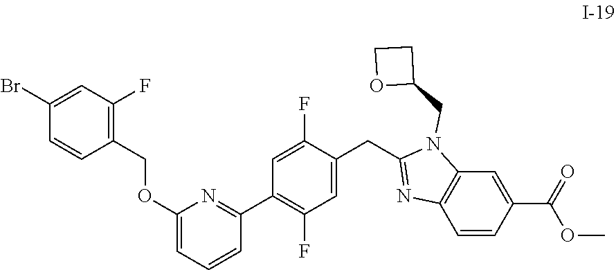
C1(OCC2=C(F)C=C(Br)C=C2)=CC=CC(C2=C(F)C=C(CC3=NC4=C(N3CC3CCO3)C=C(C(=O)OC)C=C4)C(F)=C2)=N1
